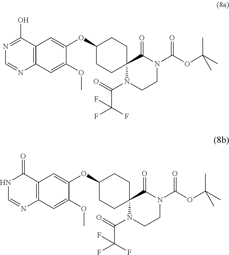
N1=C(O)C2=C(N=C1)C=C(OC)C(OC1CCC3(CC1)N(C(=O)C(F)(F)F)CCN(C(OC(C)(C)C)=O)C3=O)=C2.C1=NC2=C(C(=O)N1)C=C(OC1CCC3(CC1)N(C(=O)C(F)(F)F)CCN(C(OC(C)(C)C)=O)C3=O)C(OC)=C2
